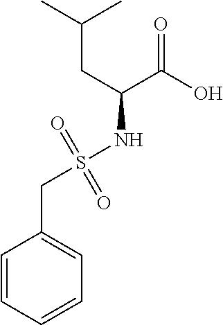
O=C(O)C(CC(C)C)NS(=O)(CC1=CC=CC=C1)=O
